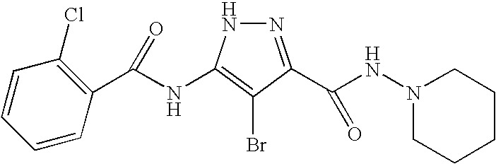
N1=C(C(NN2CCCCC2)=O)C(Br)=C(NC(C2=C(Cl)C=CC=C2)=O)N1
